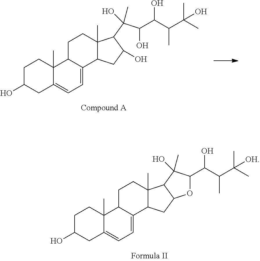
C1C(O)CC2=CC=C3C(C2(C)C1)CCC1(C)C3CC(O)C1C(C(O)C(C(C(C)(C)O)C)O)(O)C.C1C(O)CC2=CC=C3C(C2(C)C1)CCC1(C)C3CC2C1C(O)(C)C(C(C(C(C)(C)[OH])C)O)O2
